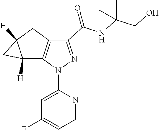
C1=C(N2N=C(C(NC(C)(C)CO)=O)C3=C2C2([H])C([H])(C2)C3)N=CC=C1F
